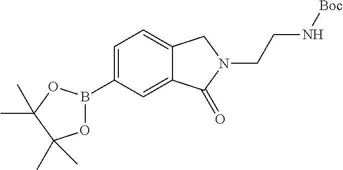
C12=CC(B3OC(C)(C)C(C)(C)O3)=CC=C1CN(CCN[Boc])C2=O
